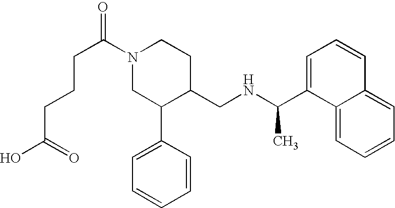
N1(C(CCCC(O)=O)=O)CC(C2=CC=CC=C2)C(CNC(C)C2=CC=CC3=CC=CC=C23)CC1
